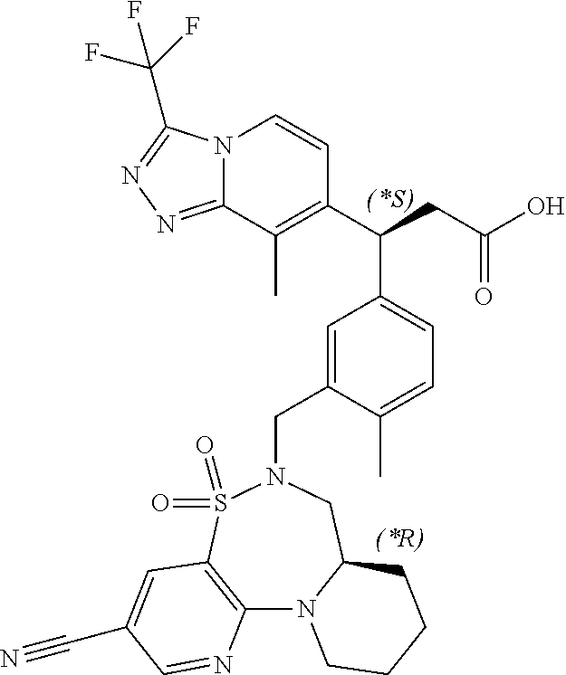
C1(C(CC(O)=O)C2=CC=C(C)C(CN3CC4N(C5=C(S3(=O)=O)C=C(C#N)C=N5)CCCC4)=C2)=C(C)C2=NN=C(C(F)(F)F)N2C=C1
